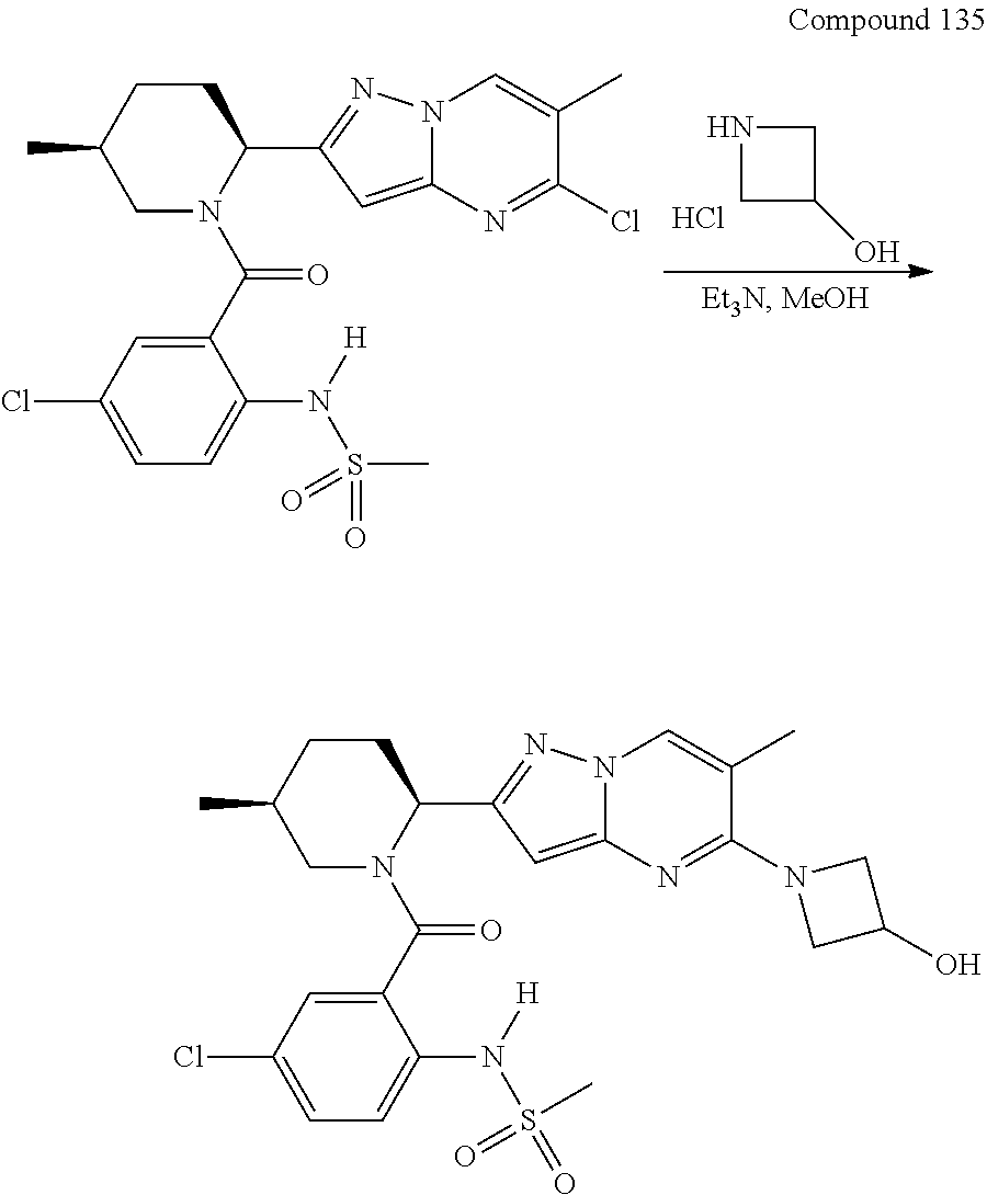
N1CC(O)C1.Cl.N12C(=CC(C3N(C(C4=CC(Cl)=CC=C4N([H])S(C)(=O)=O)=O)CC(C)CC3)=N1)N=C(Cl)C(C)=C2.N12C(=CC(C3N(C(C4=CC(Cl)=CC=C4N([H])S(C)(=O)=O)=O)CC(C)CC3)=N1)N=C(N1CC(O)C1)C(C)=C2
